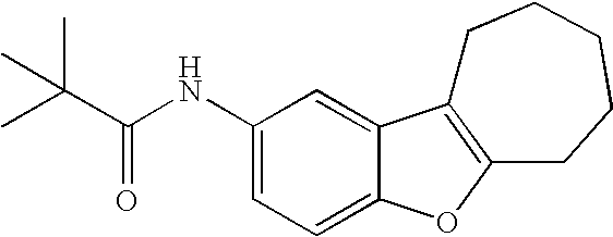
C1(NC(C(C)(C)C)=O)=CC=C2C(=C1)C1=C(O2)CCCCC1
